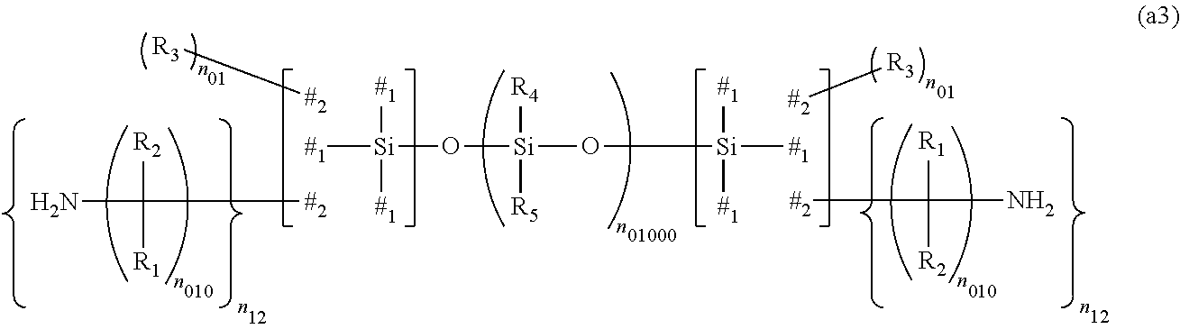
[#2]C(N)([R1])[R2].[#1][Si](O[Si](O[Si]([#1])([#1])[#1])([R5])[R4])([#1])[#1].NC([#2])([R2])[R1].[R3][#2].[#2][R3]
